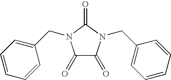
C1(=O)C(=O)N(CC2=CC=CC=C2)C(=O)N1CC1=CC=CC=C1
